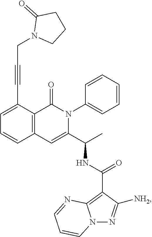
C1=C(C#CCN2CCCC2=O)C2=C(C=C1)C=C(C(C)NC(C1=C3N(N=C1[NH2])C=CC=N3)=O)N(C1=CC=CC=C1)C2=O
